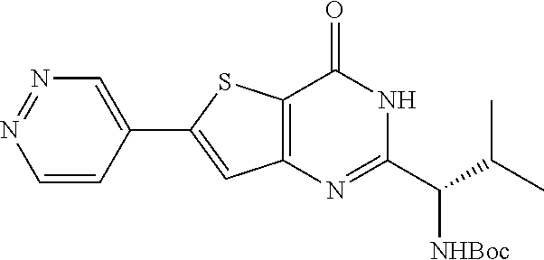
C1(C2=CC3=C(S2)C(=O)NC(C(C(C)C)[NHBoc])=N3)=CN=NC=C1
